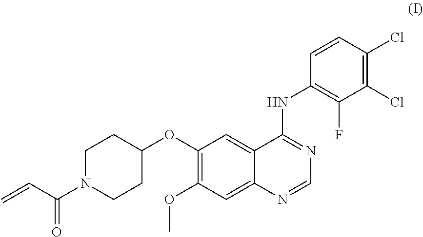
C1(OC2CCN(C(C=C)=O)CC2)=C(OC)C=C2C(=C1)C(NC1=C(F)C(Cl)=C(Cl)C=C1)=NC=N2
